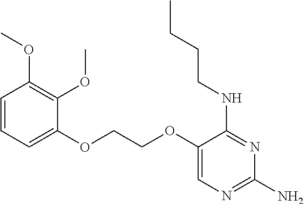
C1(OCCOC2=CC=CC(OC)=C2OC)=CN=C(N)N=C1NCCCC
